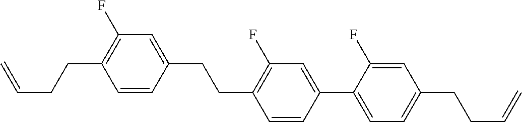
C1=CC(CCC2=C(F)C=C(C3=CC=C(CCC=C)C=C3F)C=C2)=CC(F)=C1CCC=C
